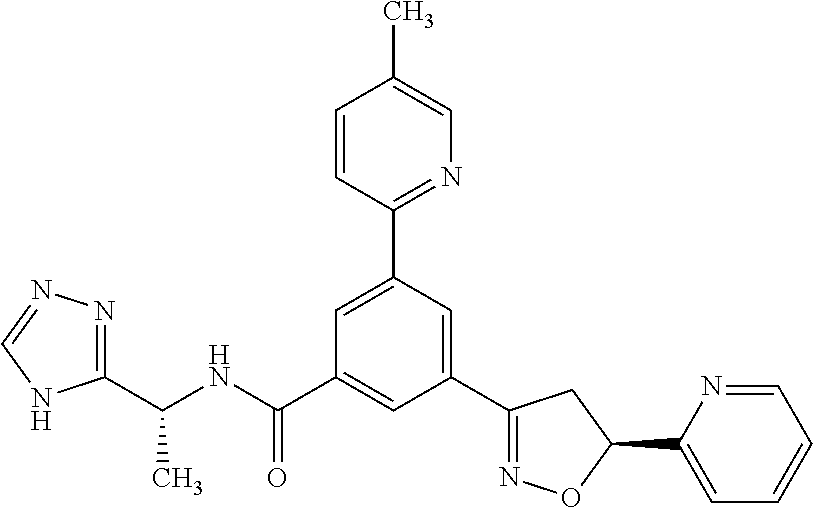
C1(C2=NOC(C3=CC=CC=N3)C2)=CC(C2=NC=C(C)C=C2)=CC(C(NC(C2=NN=CN2)C)=O)=C1
